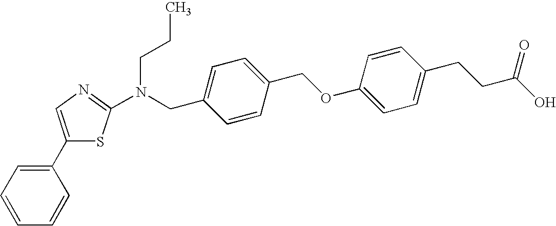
C1(C2=CC=CC=C2)=CN=C(N(CCC)CC2=CC=C(COC3=CC=C(CCC(O)=O)C=C3)C=C2)S1
